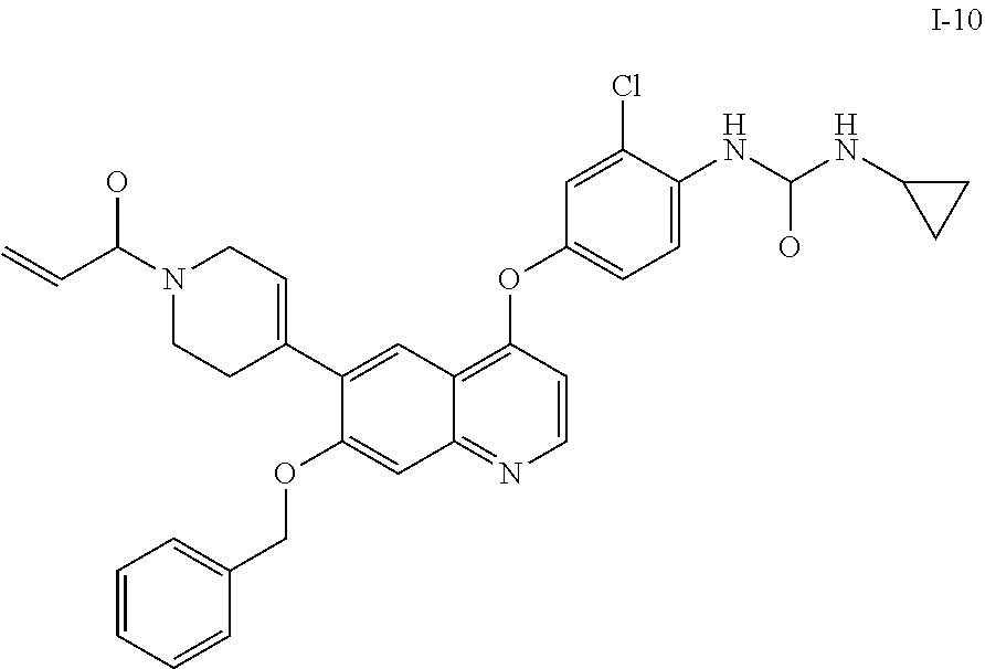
C=CC(N1CCC(C2=CC3=C(OC4=CC=C(NC(NC5CC5)O)C(Cl)=C4)C=CN=C3C=C2OCC2=CC=CC=C2)=CC1)O
